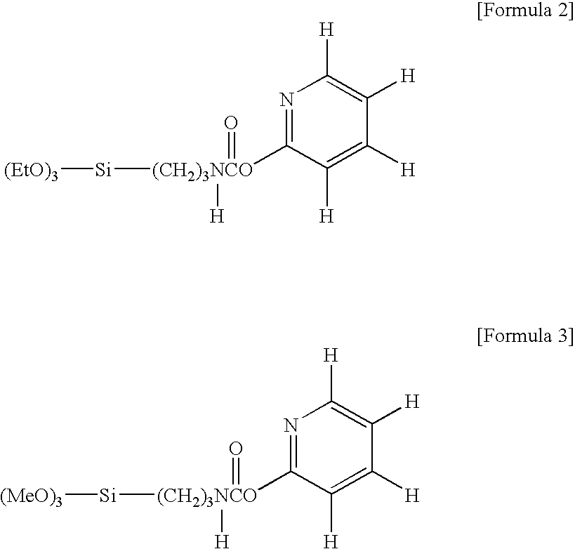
[(EtO)3][Si][(CH2)3NCO](=O)([H])C1=NC([H])=C([H])C([H])=C1[H].[(MeO)3][Si][(CH2)3NCO](=O)([H])C1=NC([H])=C([H])C([H])=C1[H]
